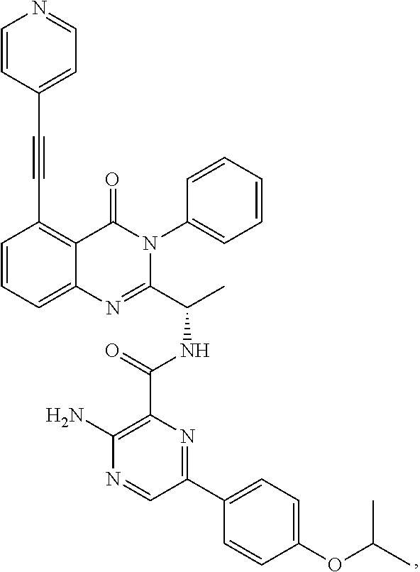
C1=CC=C2C(=C1C#CC1=CC=NC=C1)C(=O)N(C1=CC=CC=C1)C(C(C)NC(C1=C(N)N=CC(C3=CC=C(OC(C)C)C=C3)=N1)=O)=N2
